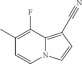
N12C(=C(C#N)C=C1)C(F)=C(C)C=C2
